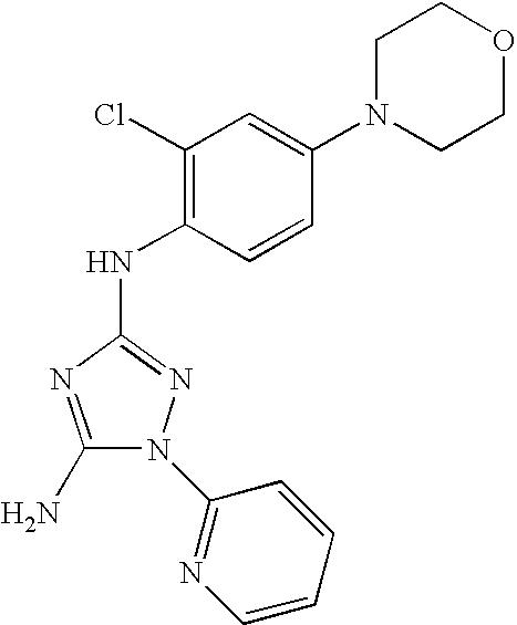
C1(N)=NC(NC2=C(Cl)C=C(N3CCOCC3)C=C2)=NN1C1=NC=CC=C1
